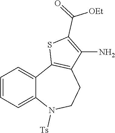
C1=CC=C2C(=C1)C1=C(CCN2[Ts])C(N)=C(C(=O)[OEt])S1
